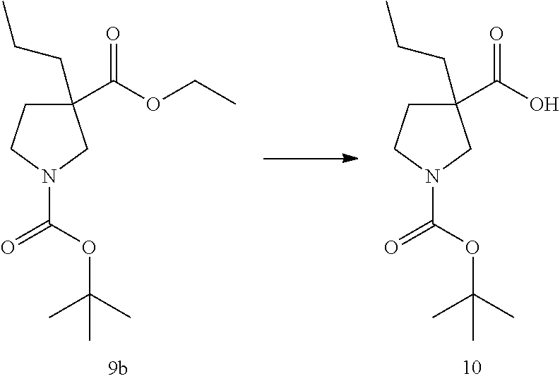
C1(C(OCC)=O)(CCC)CCN(C(OC(C)(C)C)=O)C1.C1(C(O)=O)(CCC)CCN(C(OC(C)(C)C)=O)C1
